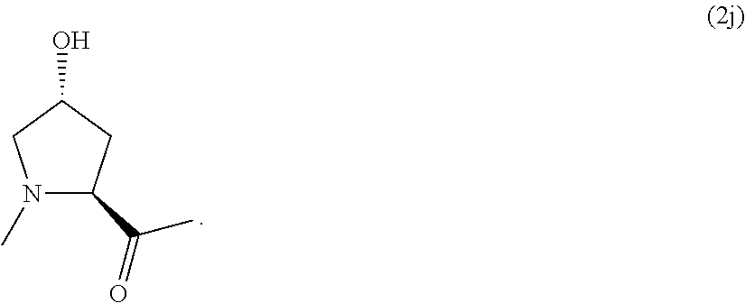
N1(C)C(C(C)=O)CC(O)C1
